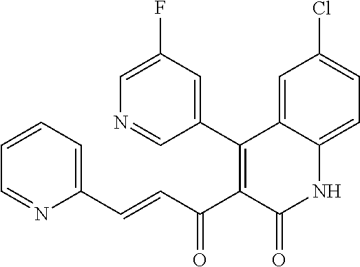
C(=CC(C1=C(C2=CC(F)=CN=C2)C2=CC(Cl)=CC=C2NC1=O)=O)C1=CC=CC=N1
